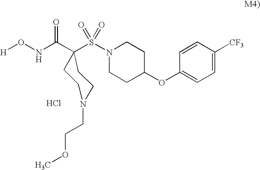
[H]ONC(=O)C1(S(N2CCC(OC3=CC=C([CF3])C=C3)CC2)(=O)=O)CCN(CCOC)CC1.Cl
